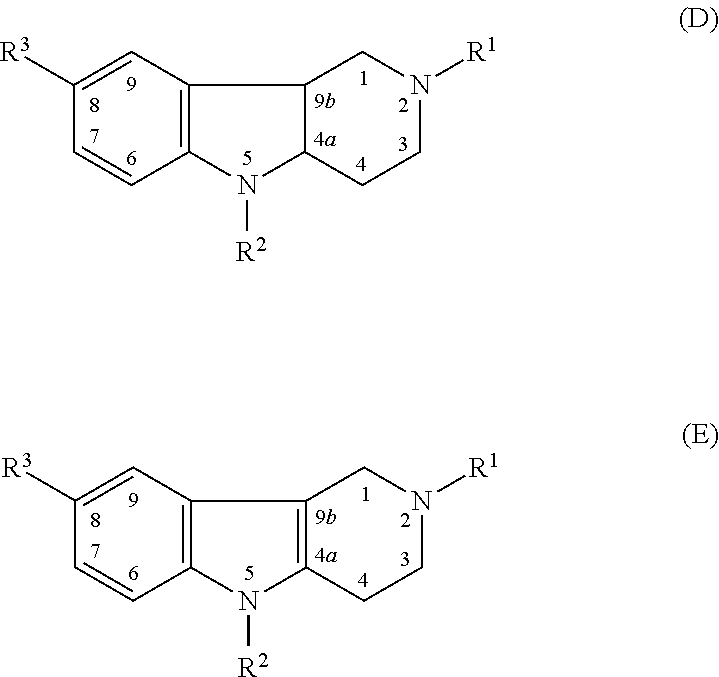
C1=C([R3])C=CC2=C1C1C(N2[R2])CCN([R1])C1.C1=C([R3])C=CC2=C1C1=C(N2[R2])CCN([R1])C1
